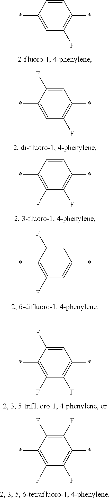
C1=CC(*)=CC(F)=C1*.C1=C(F)C(*)=CC(F)=C1*.C1=CC(*)=C(F)C(F)=C1*.C1=C(F)C(*)=C(F)C=C1*.C1=C(F)C(*)=C(F)C(F)=C1*.C1(F)=C(F)C(*)=C(F)C(F)=C1*
